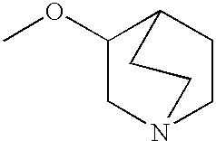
COC1CN2CCC1CC2
